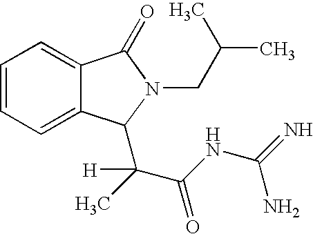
C12=CC=CC=C1C(=O)N(CC(C)C)C2C(C(NC(=N)N)=O)(C)[H]
